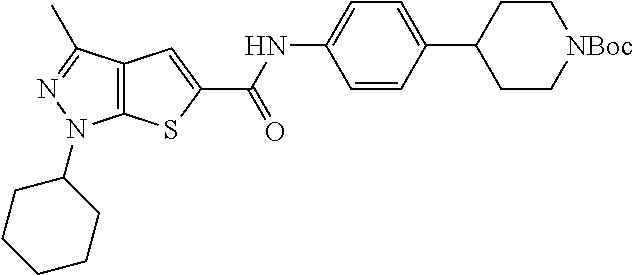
C12=C(C(C)=NN1C1CCCCC1)C=C(C(NC1=CC=C(C3CC[NBoc]CC3)C=C1)=O)S2
